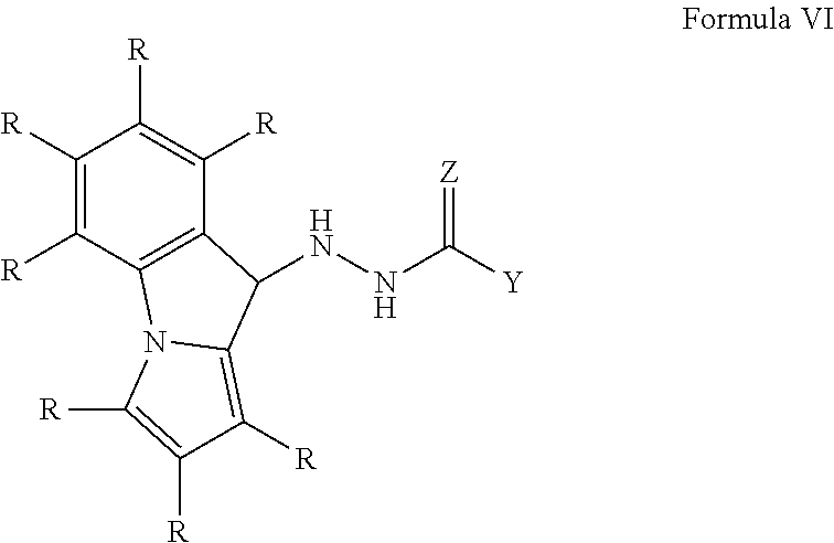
C1([R])=C([R])C2=C(C([R])=C1[R])C(NNC([Y])=[Z])C1=C([R])C([R])=C([R])N21
